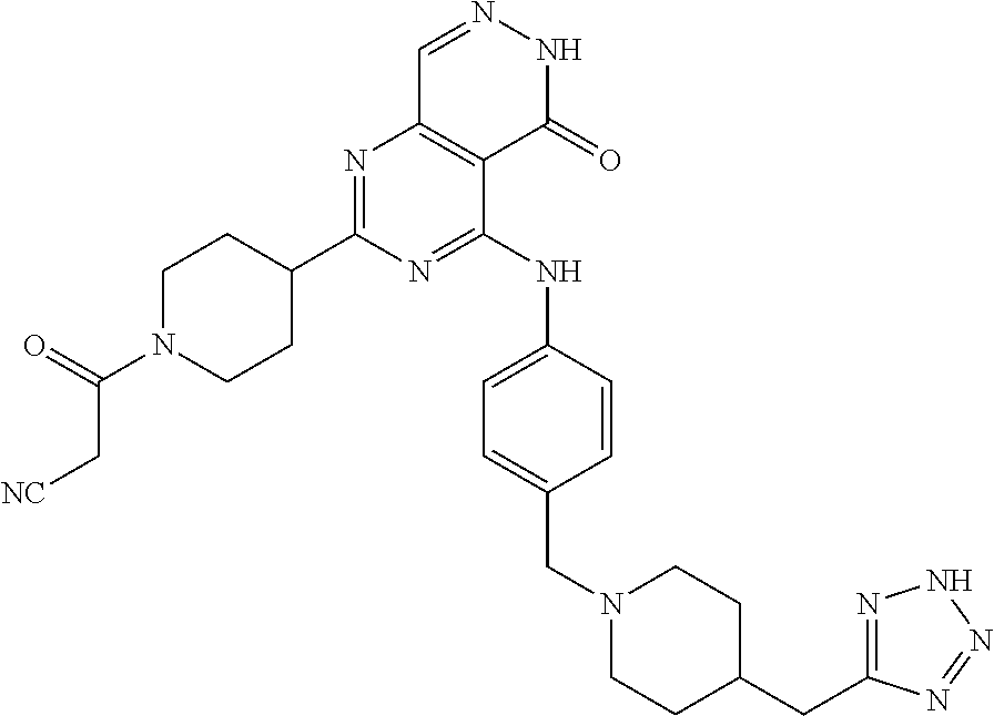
C1C(C2=NC3=C(C(NC4=CC=C(CN5CCC(CC6=NNN=N6)CC5)C=C4)=N2)C(=O)NN=C3)CCN(C(=O)C[NC])C1
